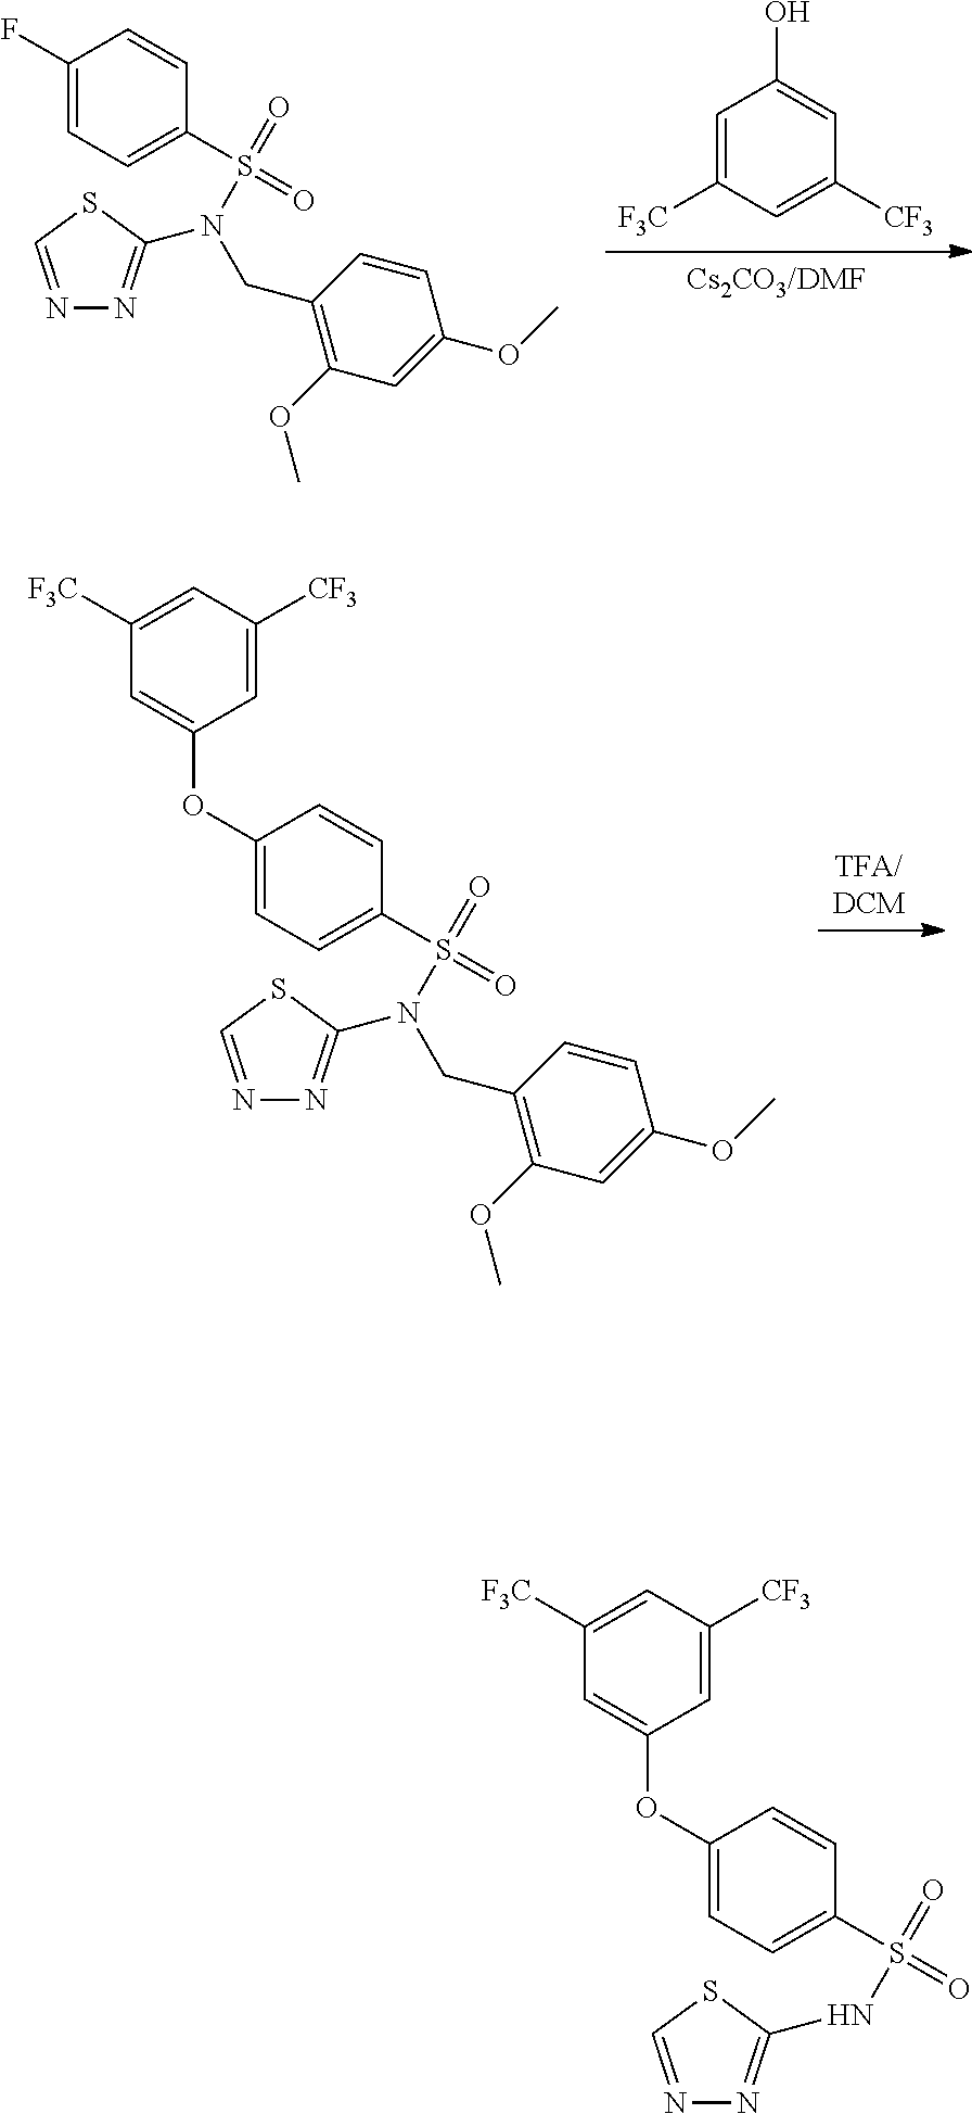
[Cs2CO3/DMF].C1=C([F3C])C=C([CF3])C=C1O.N1=CSC(N(CC2=C(OC)C=C(OC)C=C2)S(=O)(=O)C2=CC=C(F)C=C2)=N1.[TFA/DCM].N1=CSC(N(CC2=C(OC)C=C(OC)C=C2)S(=O)(=O)C2=CC=C(OC3=CC([F3C])=CC([CF3])=C3)C=C2)=N1.N1=CSC(NS(=O)(=O)C2=CC=C(OC3=CC([F3C])=CC([CF3])=C3)C=C2)=N1
